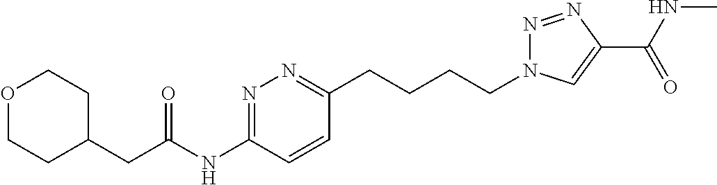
O1CCC(CC(NC2=NN=C(CCCCN3N=NC(C(NC)=O)=C3)C=C2)=O)CC1
